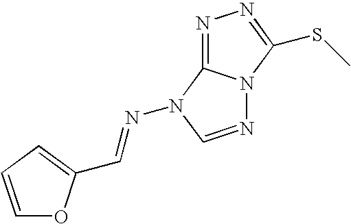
N1=C2N(C(SC)=N1)N=CN2N=CC1=CC=CO1
